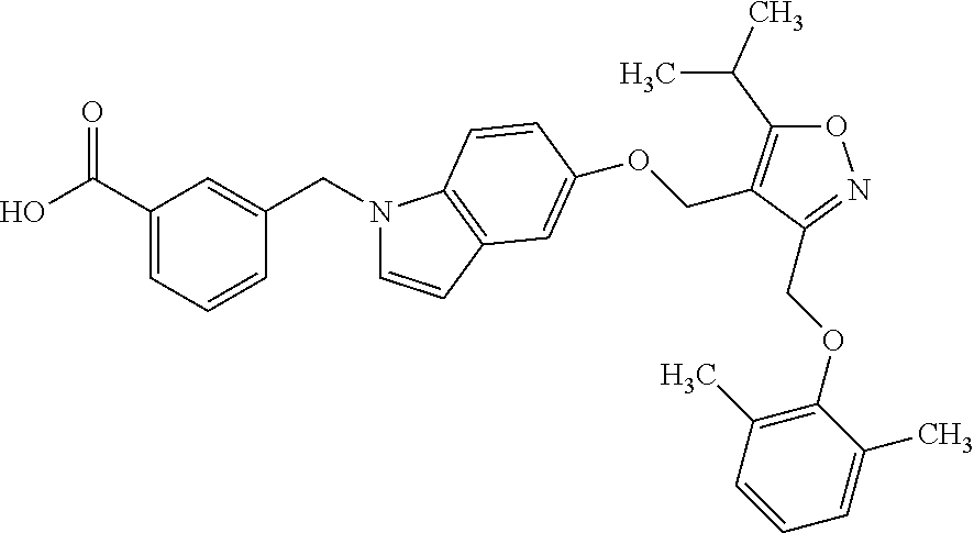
OC(C1=CC=CC(CN2C=CC3=C2C=CC(OCC2=C(C(C)C)ON=C2COC2=C(C)C=CC=C2C)=C3)=C1)=O
